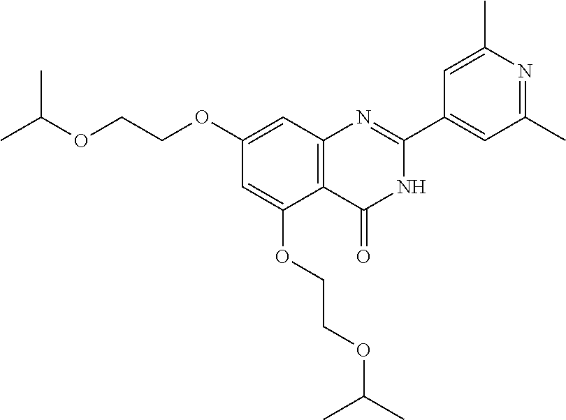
C1=C(OCCOC(C)C)C2=C(C=C1OCCOC(C)C)N=C(C1=CC(C)=NC(C)=C1)NC2=O
